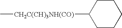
C1CC([CH2C(CH)3NH(CO)]C)CCC1
